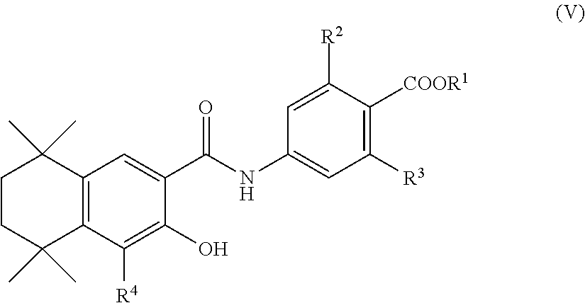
C12=C(C([R4])=C(O)C(C(NC3=CC([R3])=C([COOR1])C([R2])=C3)=O)=C1)C(C)(C)CCC2(C)C
